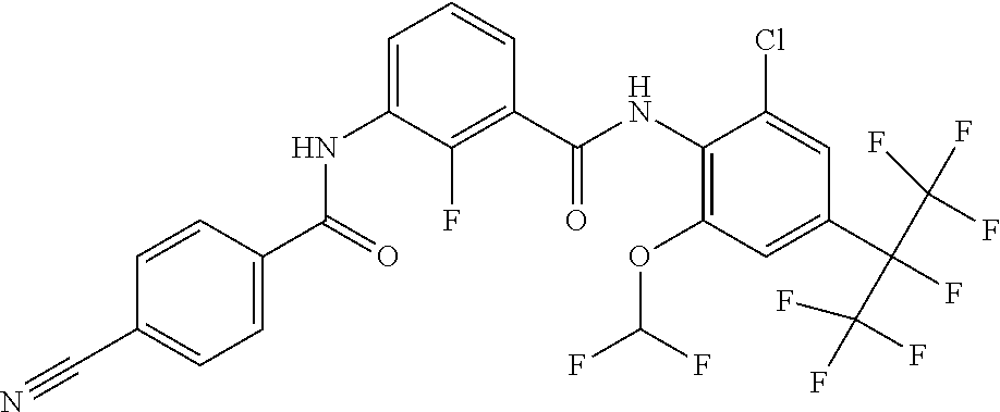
C1=CC(C(=O)NC2=CC=CC(C(NC3=C(OC(F)F)C=C(C(F)(C(F)(F)F)C(F)(F)F)C=C3Cl)=O)=C2F)=CC=C1C#N
